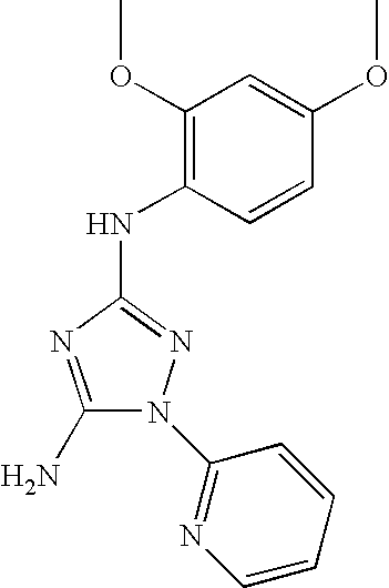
C1(N)=NC(NC2=C(OC)C=C(OC)C=C2)=NN1C1=NC=CC=C1
